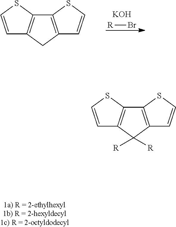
[R]Br.[KOH].C1=CSC2=C1CC1=C2SC=C1.C1=CSC2=C1C([R])([R])C1=C2SC=C1
